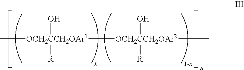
C[OCH2CCH2OAr1]([OCH2CCH2OAr2](C)(O)[R])(O)[R]
